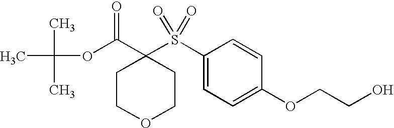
O(C(C1(S(C2=CC=C(OCCO)C=C2)(=O)=O)CCOCC1)=O)C(C)(C)C
